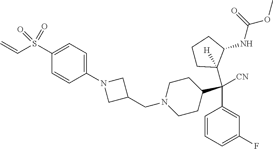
C1(S(C=C)(=O)=O)=CC=C(N2CC(CN3CCC(C(C4=CC(F)=CC=C4)([CN])C4([H])CCCC4NC(=O)OC)CC3)C2)C=C1
